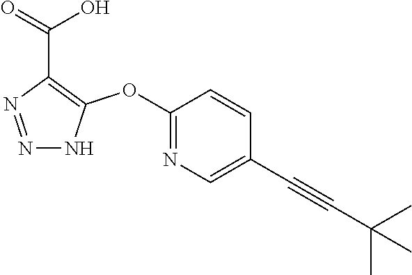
C1(OC2=C(C(=O)O)N=NN2)=NC=C(C#CC(C)(C)C)C=C1
